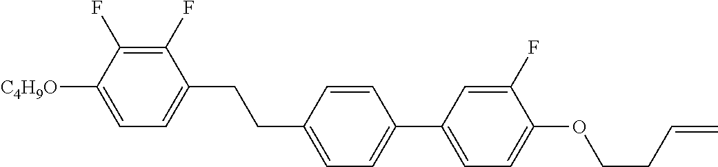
C1(F)=C(F)C([C4H9O])=CC=C1CCC1=CC=C(C2=CC=C(OCCC=C)C(F)=C2)C=C1
